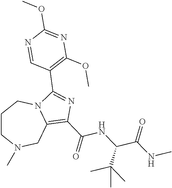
C1CN(C)CC2=C(C(=O)NC(C(NC)=O)C(C)(C)C)N=C(C3=C(OC)N=C(OC)N=C3)N2C1
